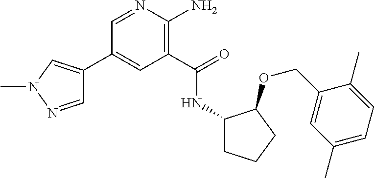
C1(C2=CN(C)N=C2)=CC(C(=O)NC2CCCC2OCC2=CC(C)=CC=C2C)=C(N)N=C1
